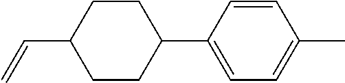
C1CC(C=C)CCC1C1=CC=C(C)C=C1
